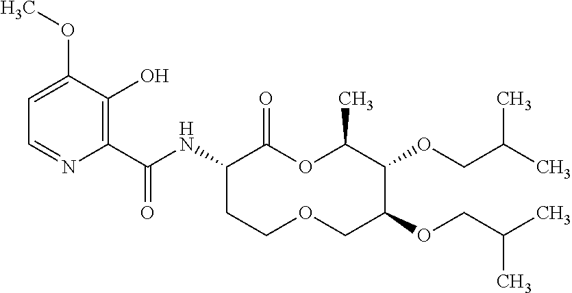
C1(C(NC2C(=O)OC(C)C(OCC(C)C)C(OCC(C)C)COCC2)=O)=C(O)C(OC)=CC=N1
